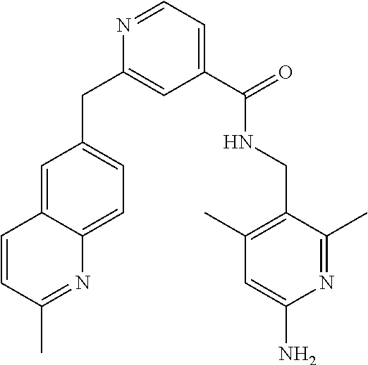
C1=C2C(=CC=C1CC1=CC(C(=O)NCC3=C(C)C=C(N)N=C3C)=CC=N1)N=C(C)C=C2
